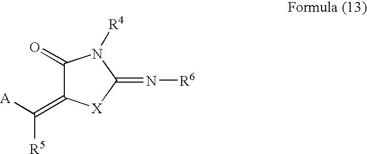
C1(=O)C(=C([A])[R5])[X]C(=N[R6])N1[R4]
